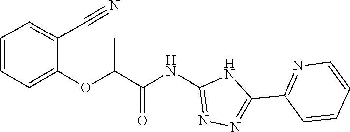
O(C(C(NC1=NN=C(C2=NC=CC=C2)N1)=O)C)C1=CC=CC=C1C#N
